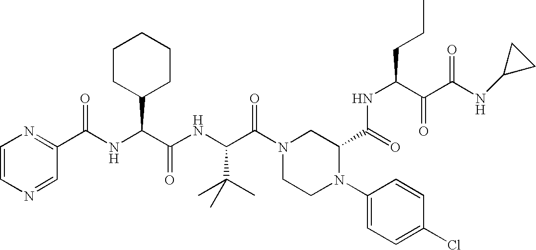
C1=CN=CC(C(NC(C(NC(C(N2CCN(C3=CC=C(Cl)C=C3)C(C(=O)NC(C(C(=O)NC3CC3)=O)CCC)C2)=O)C(C)(C)C)=O)C2CCCCC2)=O)=N1
